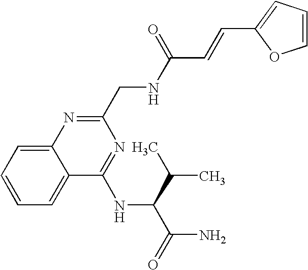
C1=C2C(=CC=C1)C(NC(C(C)C)C(N)=O)=NC(CNC(C=CC1=CC=CO1)=O)=N2
